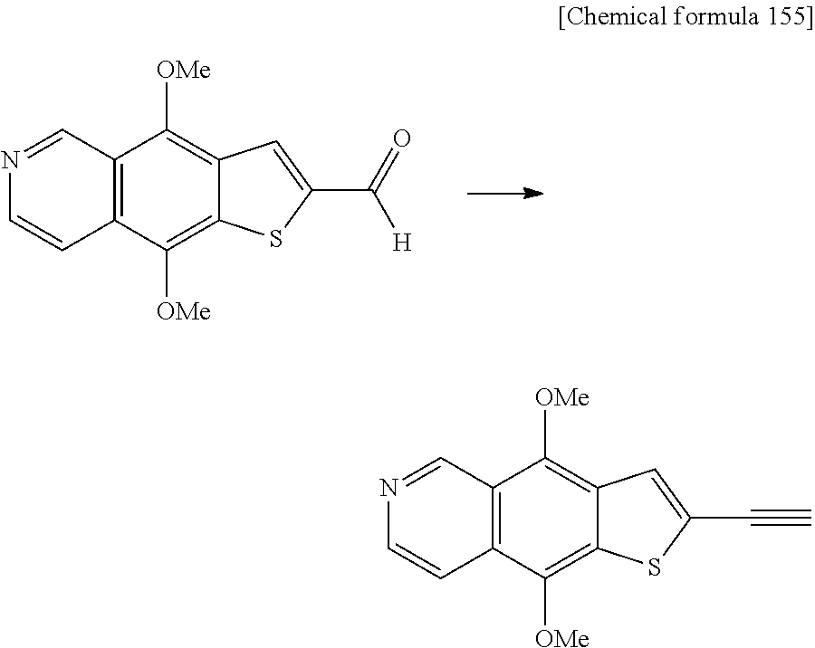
C12=C(C([OMe])=C3C(=C1[OMe])C=C(C(=O)[H])S3)C=CN=C2.C12=C(C([OMe])=C3C(=C1[OMe])C=C(C#C)S3)C=CN=C2
